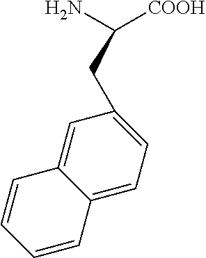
C12=CC=C(CC([COOH])N)C=C1C=CC=C2
